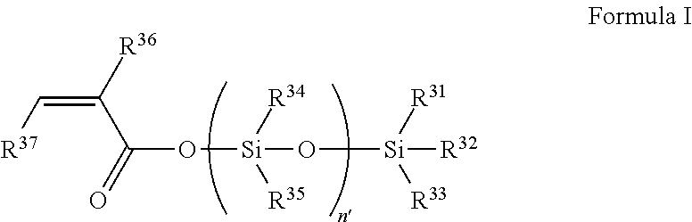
C(=C([R36])C(=O)O[Si]([R34])([R35])O[Si]([R31])([R33])[R32])[R37]
